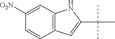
C1([O2N])=CC2=C(C=C1)C=C(C(C)(C)C)N2
